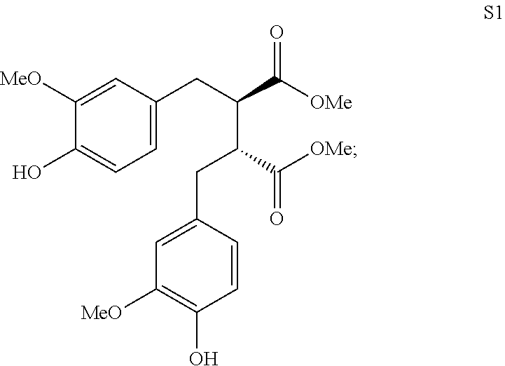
C1([MeO])=CC(CC(C(C([OMe])=O)CC2=CC([MeO])=C(O)C=C2)C([OMe])=O)=CC=C1O
